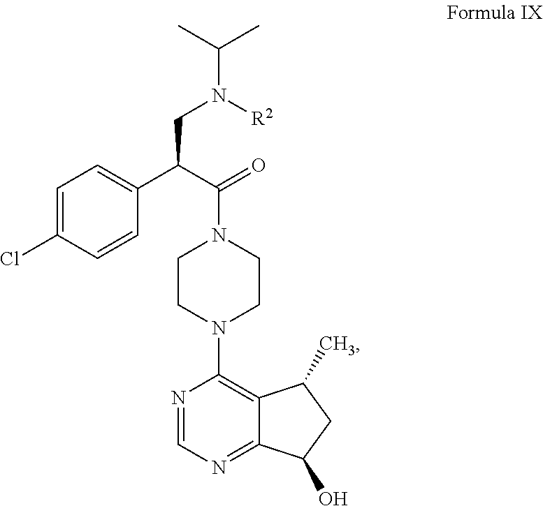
C1=C(Cl)C=CC(C(C(=O)N2CCN(C3=C4C(=NC=N3)C(O)CC4C)CC2)CN([R2])C(C)C)=C1
